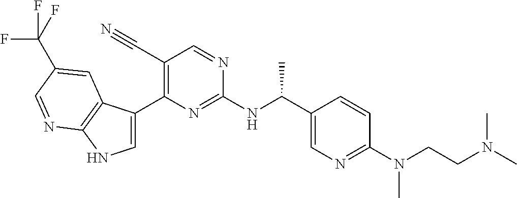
C1(C#N)=C(C2=CNC3=C2C=C(C(F)(F)F)C=N3)N=C(NC(C2=CN=C(N(CCN(C)C)C)C=C2)C)N=C1
